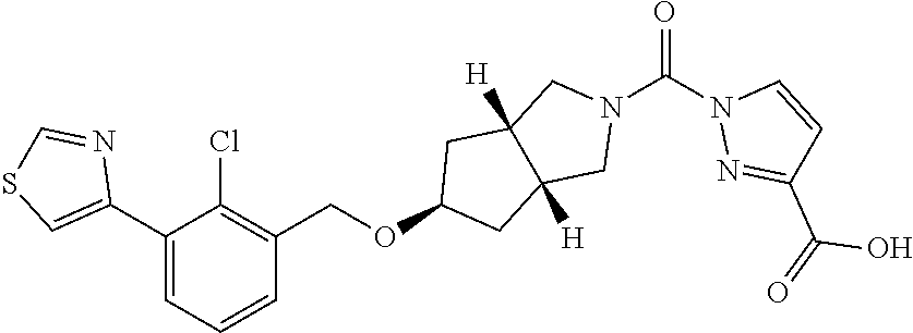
C(OC1CC2([H])C([H])(C1)CN(C(N1N=C(C(=O)O)C=C1)=O)C2)C1=C(Cl)C(C2=CSC=N2)=CC=C1
